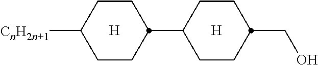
[H].[CnH2n+1]C1CCC(C2CCC(CO)CC2)CC1.[H]
